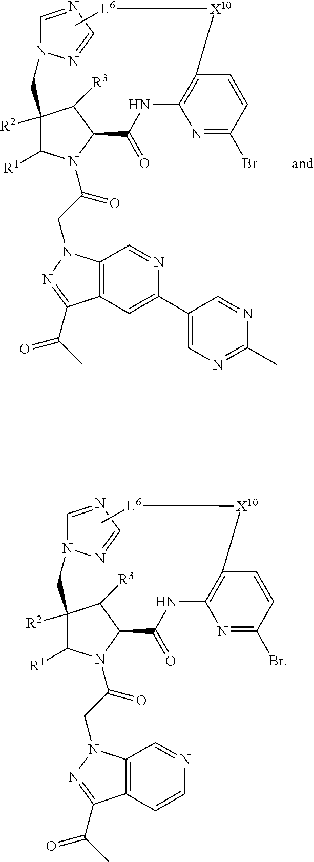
C1=NC=NN1CC1([R2])C([R1])N(C(CN2C3=C(C=C(C4=CN=C(C)N=C4)N=C3)C(C(=O)C)=N2)=O)C(C(NC2=C([X10][L6]C)C=CC(Br)=N2)=O)C1[R3].C1=NC=NN1CC1([R2])C([R1])N(C(CN2C3=C(C=CN=C3)C(C(=O)C)=N2)=O)C(C(NC2=C([X10][L6]C)C=CC(Br)=N2)=O)C1[R3]
